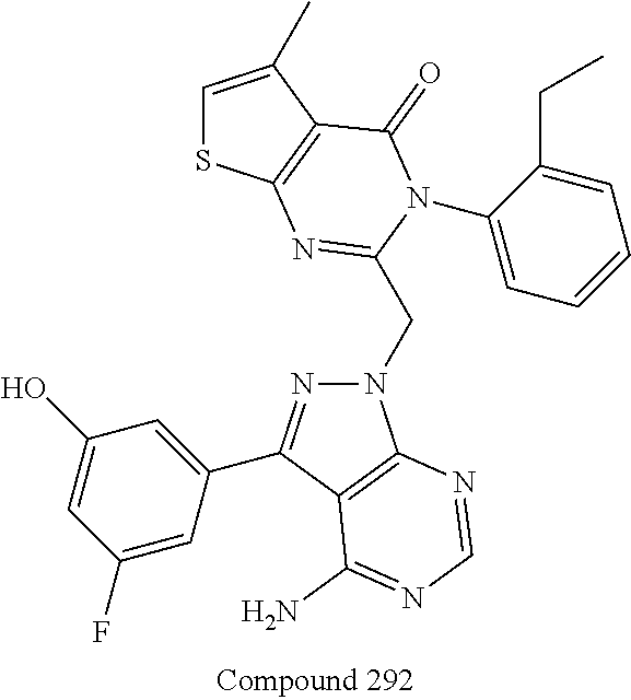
C1=C(C)C2=C(S1)N=C(CN1N=C(C3=CC(O)=CC(F)=C3)C3=C1N=CN=C3N)N(C1=CC=CC=C1CC)C2=O
